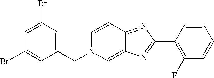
C1=C(Br)C=C(CN2C=C3C(=NC(C4=C(F)C=CC=C4)=N3)C=C2)C=C1Br
